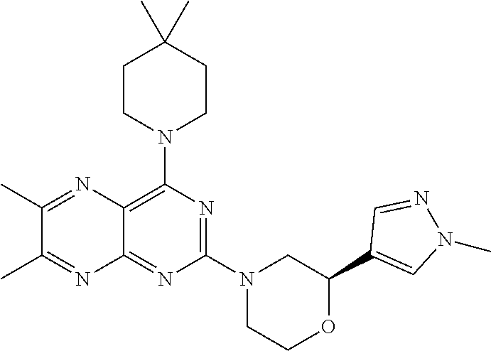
N1=C(N2CC(C3=CN(C)N=C3)OCC2)N=C2C(=C1N1CCC(C)(C)CC1)N=C(C)C(C)=N2
